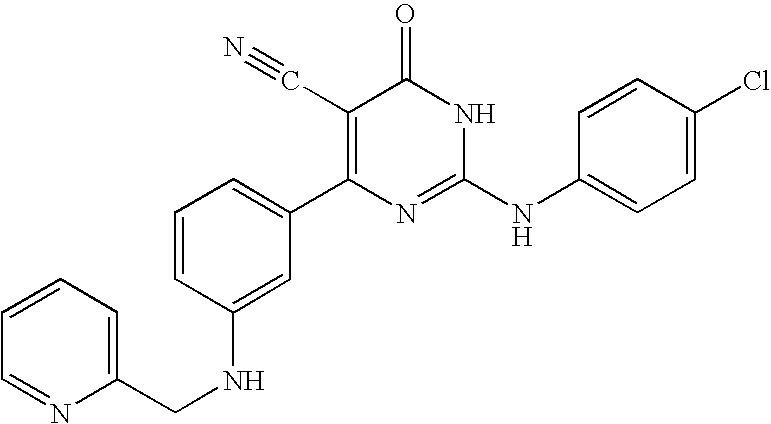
C1(NCC2=CC=CC=N2)=CC(C2=C(C#N)C(=O)NC(NC3=CC=C(Cl)C=C3)=N2)=CC=C1
